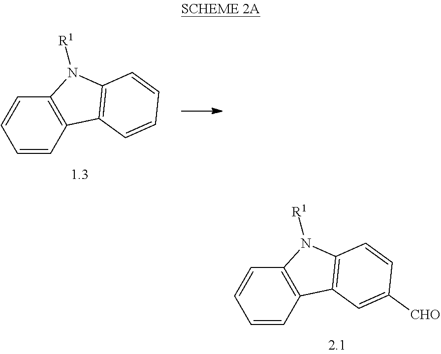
C1=CC2=C(C=C1)N([R1])C1=C2C=C([CHO])C=C1.C1=CC2=C(C=C1)N([R1])C1=C2C=CC=C1
